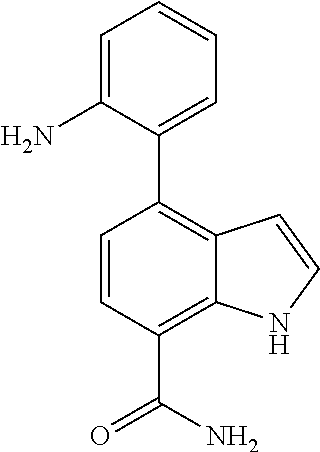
C1=C(N)C(C2=C3C(=C(C(N)=O)C=C2)NC=C3)=CC=C1
